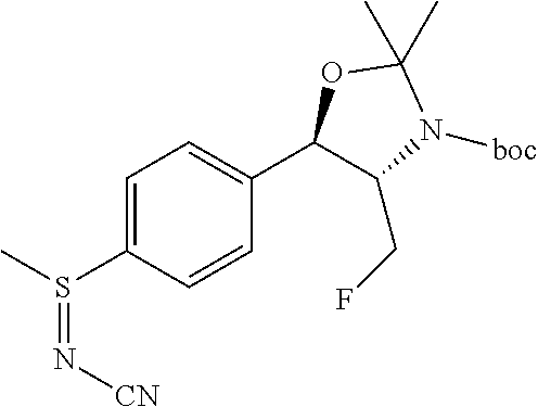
C1=C(S(C)=N[CN])C=CC(C2C(CF)N([boc])C(C)(C)O2)=C1
